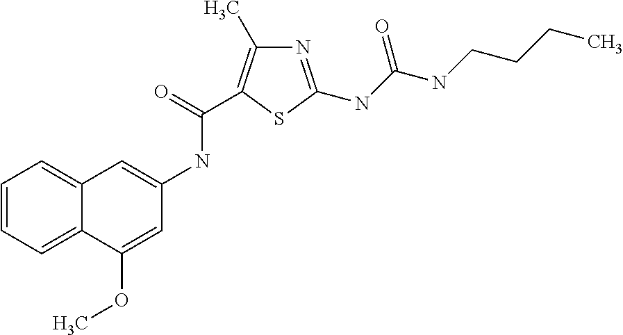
C12=CC=CC=C1C(OC)=CC(NC(=O)C1=C(C)N=C(NC(NCCCC)=O)S1)=C2
